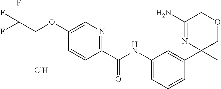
C1(C(NC2=CC=CC(C3(C)COCC(N)=N3)=C2)=O)=NC=C(OCC(F)(F)F)C=C1.Cl
